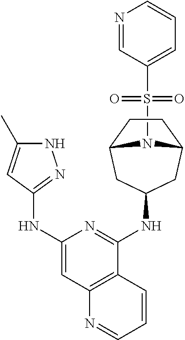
N(C1CC2CCC(C1)N2S(C1=CC=CN=C1)(=O)=O)C1=NC(NC2=NNC(C)=C2)=CC2=C1C=CC=N2
